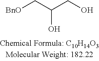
[BnO]CC(CO)O
